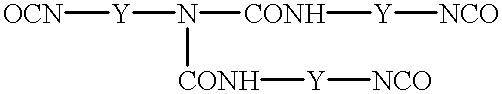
[OCN][Y]N([CONH][Y][NCO])[CONH][Y][NCO]
